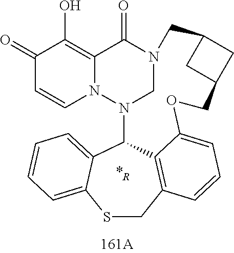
C1(=O)C=CN2C(=C1O)C(=O)N1CN2C2C3=CC=CC=C3SCC3=C2C(=CC=C3)OCC2CC(C1)C2.[*R]
